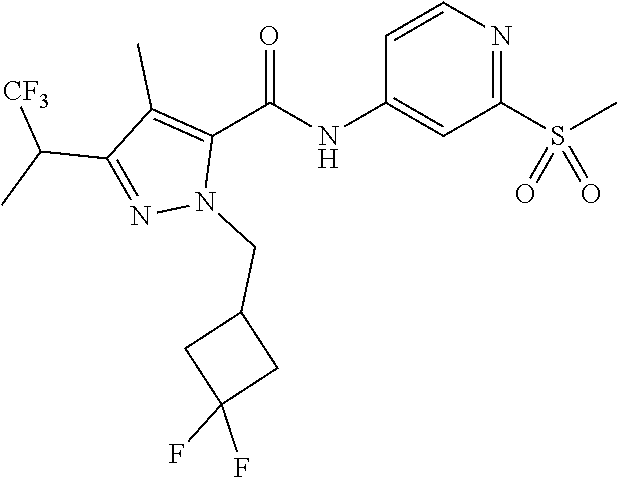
C1=CN=C(S(C)(=O)=O)C=C1NC(C1=C(C)C(C(C)[CF3])=NN1CC1CC(F)(F)C1)=O
